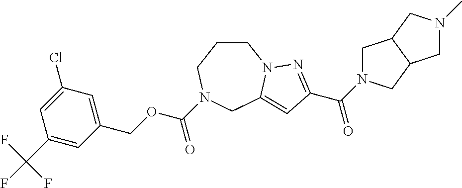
C1CCN(C(OCC2=CC(Cl)=CC(C(F)(F)F)=C2)=O)CC2=CC(C(=O)N3CC4C(C3)CN(C)C4)=NN12
